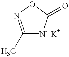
C1(C)=NOC(=O)[N-]1.[K]
